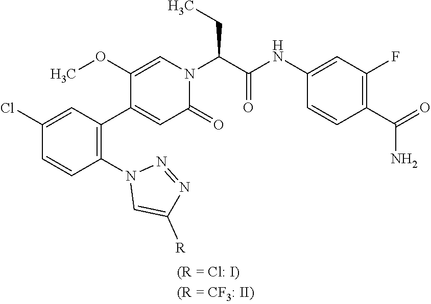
C1(OC)=CN(C(C(NC2=CC(F)=C(C(=O)N)C=C2)=O)CC)C(=O)C=C1C1=C(N2C=C([R])N=N2)C=CC(Cl)=C1
